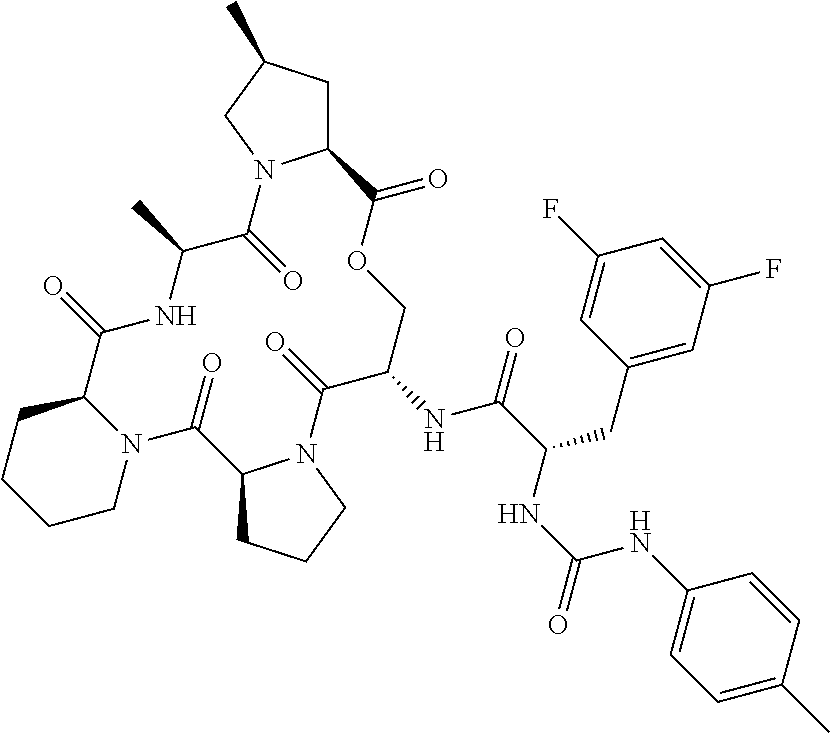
N12C(CCCC1)C(=O)NC(C)C(=O)N1C(CC(C)C1)C(=O)OCC(NC(C(NC(NC1=CC=C(C)C=C1)=O)CC1=CC(F)=CC(F)=C1)=O)C(=O)N1C(C2=O)CCC1
